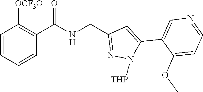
C1=CC=CC(C(NCC2=NN([THP])C(C3=CN=CC=C3OC)=C2)=O)=C1[OCF3O]
